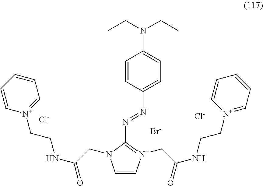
C1=C[N+](CC(NCC[N+]2=CC=CC=C2)=O)=C(N=NC2=CC=C(N(CC)CC)C=C2)N1CC(NCC[N+]1=CC=CC=C1)=O.[Cl-].[Br-].[Cl-]
